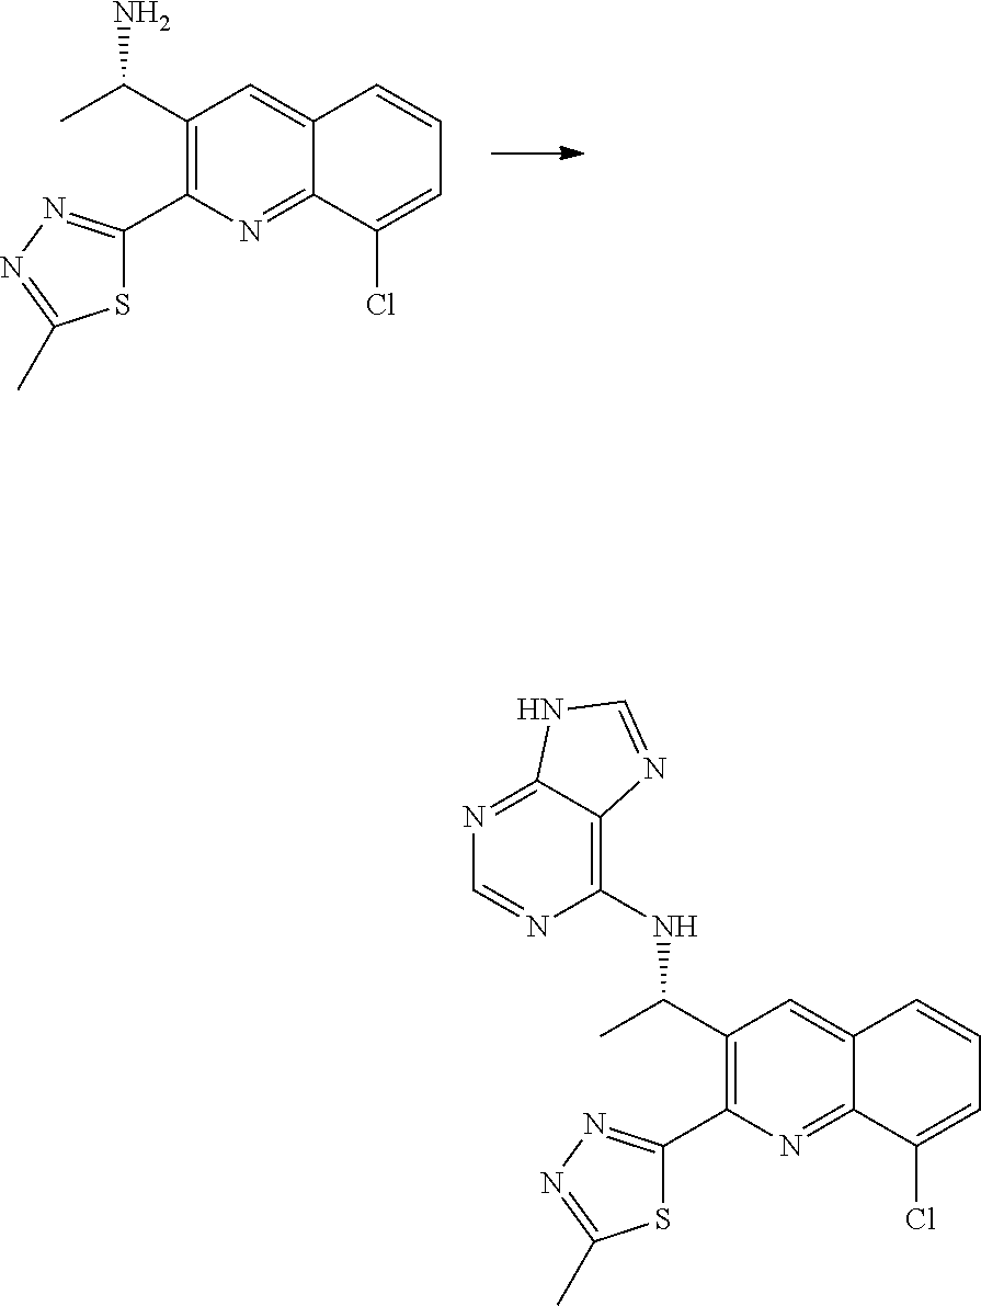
C12=NC(C3=NN=C(C)S3)=C(C(C)NC3=C4C(=NC=N3)NC=N4)C=C1C=CC=C2Cl.C12=NC(C3=NN=C(C)S3)=C(C(C)N)C=C1C=CC=C2Cl
